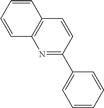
N1=C(C2=CC=CC=C2)C=CC2=C1C=CC=C2
